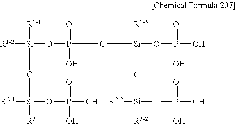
[R1-2][Si]([R1-1])(O[Si]([R2-1])(OP(O)(=O)O)[R3])OP(O[Si](OP(=O)(O)O)([R1-3])O[Si]([R2-2])([R3-2])OP(O)(=O)O)(O)=O
